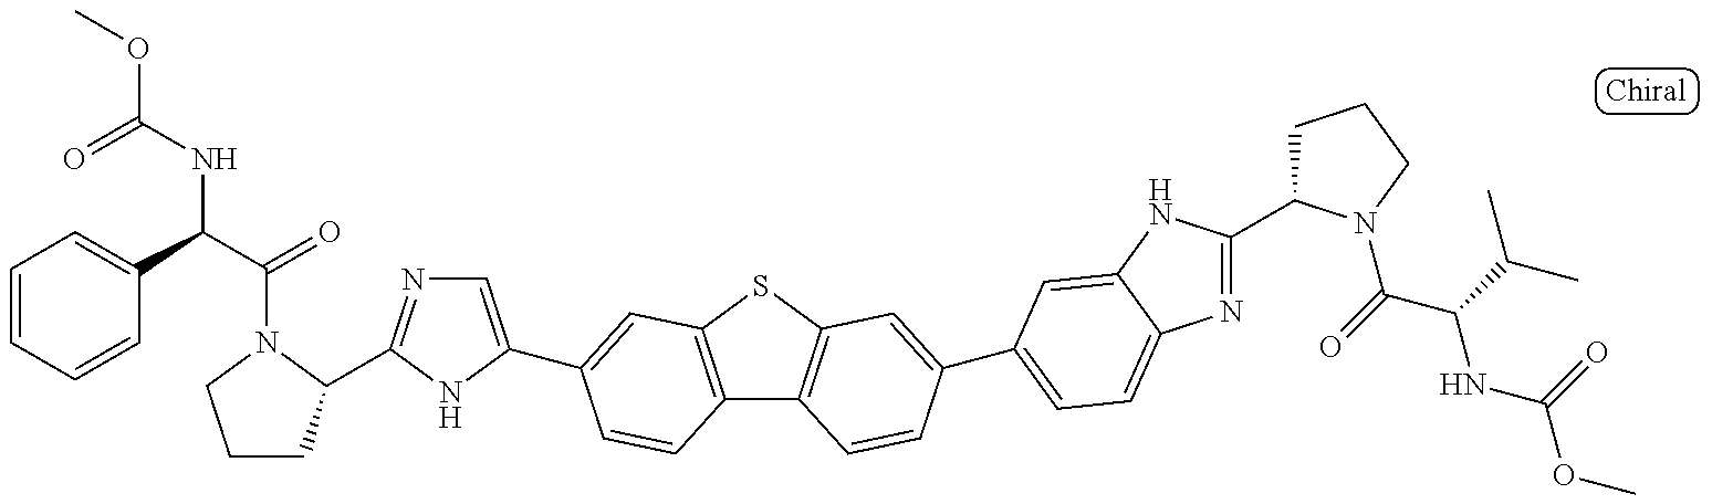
COC(NC(C(=O)N1C(C2=NC=C(C3=CC4=C(C5=C(S4)C=C(C4=CC=C6N=C(C7CCCN7C(C(NC(OC)=O)C(C)C)=O)NC6=C4)C=C5)C=C3)N2)CCC1)C1=CC=CC=C1)=O
